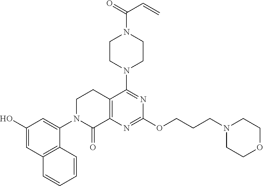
C12=C(N=C(OCCCN3CCOCC3)N=C1N1CCN(C(=O)C=C)CC1)C(=O)N(C1=CC(O)=CC3=C1C=CC=C3)CC2
